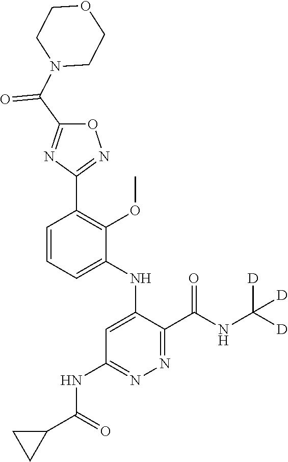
C1=CC=C(NC2=CC(NC(C3CC3)=O)=NN=C2C(NC([D])([D])[D])=O)C(OC)=C1C1=NOC(C(N2CCOCC2)=O)=N1
